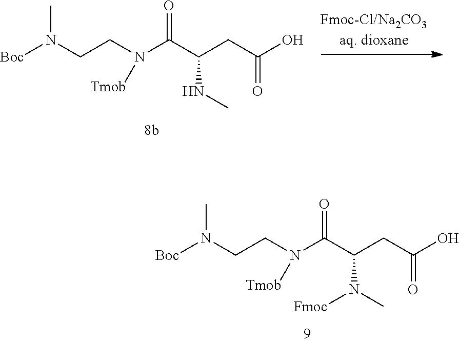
[Boc]N(CCN(C(C(CC(O)=O)NC)=O)[Tmob])C.[Boc]N(CCN(C(C(CC(O)=O)N(C)[Fmoc])=O)[Tmob])C
